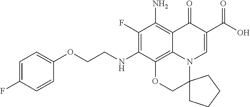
C1(F)=C(NCCOC2=CC=C(F)C=C2)C2=C3C(=C1N)C(=O)C(C(=O)O)=CN3C1(CO2)CCCC1
